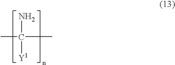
CC(C)(N)[Y1]
